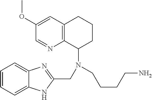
C1=CC=C2C(=C1)N=C(CN(CCCCN)C1CCCC3=C1N=CC(OC)=C3)N2
